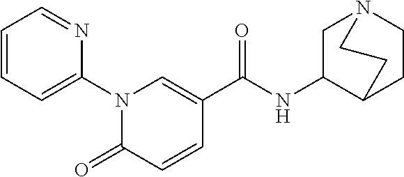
N1(C2=CC=CC=N2)C(=O)C=CC(C(NC2C3CCN(C2)CC3)=O)=C1
